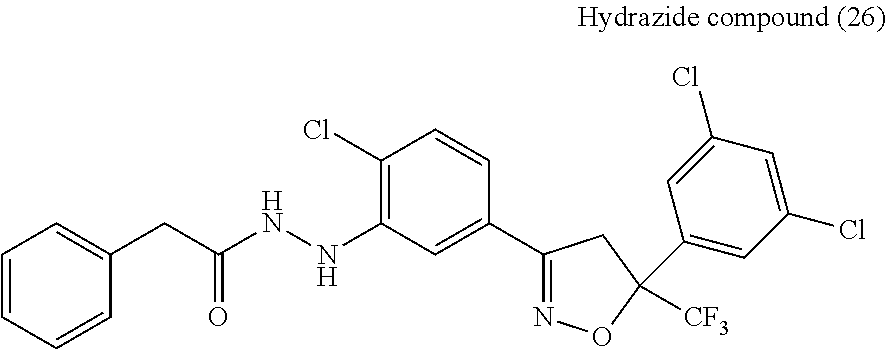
C1(Cl)=C(NNC(CC2=CC=CC=C2)=O)C=C(C2=NOC(C3=CC(Cl)=CC(Cl)=C3)([CF3])C2)C=C1
